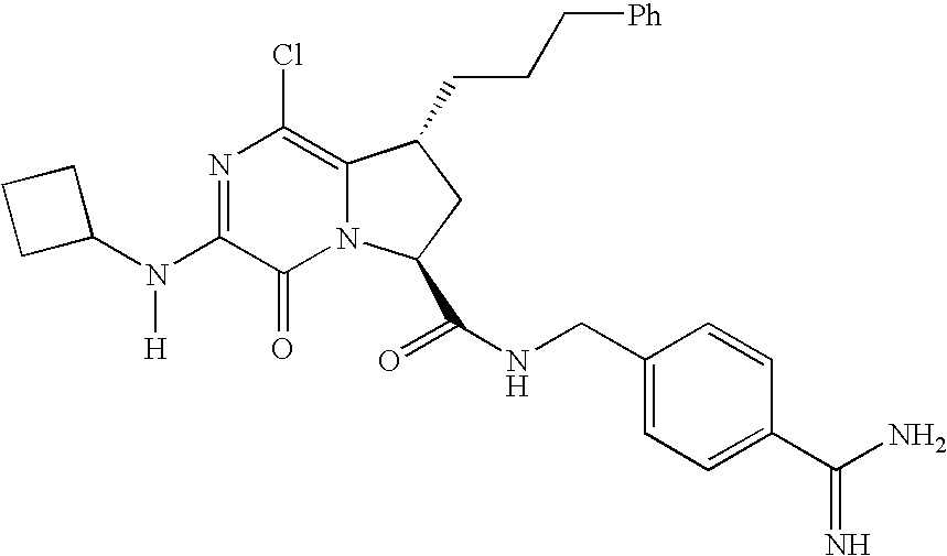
N1=C(N([H])C2CCC2)C(=O)N2C(=C1Cl)C(CCC[Ph])CC2C(NCC1=CC=C(C(N)=N)C=C1)=O
